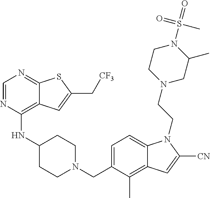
C1=NC(NC2CCN(CC3=CC=C4C(=C3C)C=C([CN])N4CCN3CC(C)N(S(C)(=O)=O)CC3)CC2)=C2C(=N1)SC(C[CF3])=C2
